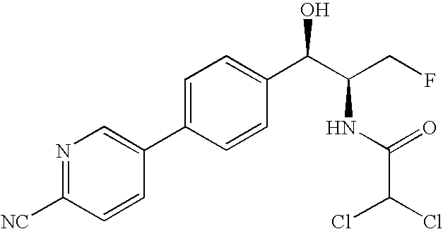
C1(C2=CC=C(C(C(CF)NC(C(Cl)Cl)=O)O)C=C2)=CN=C([NC])C=C1
